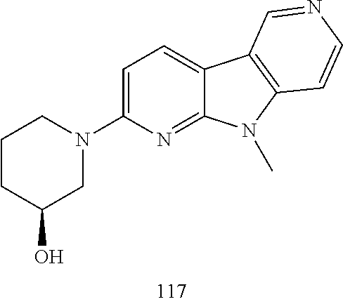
C1CC(O)CN(C2=CC=C3C(=N2)N(C)C2=C3C=NC=C2)C1
